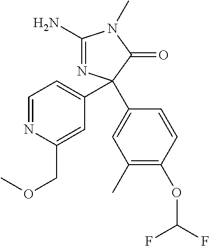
C1(N)=NC(C2=CC=NC(COC)=C2)(C2=CC(C)=C(OC(F)F)C=C2)C(=O)N1C
